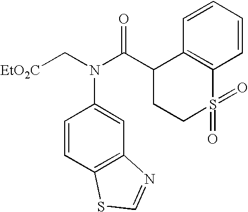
[EtO2C]CN(C(C1CCS(=O)(=O)C2=C1C=CC=C2)=O)C1=CC2=C(C=C1)SC=N2
